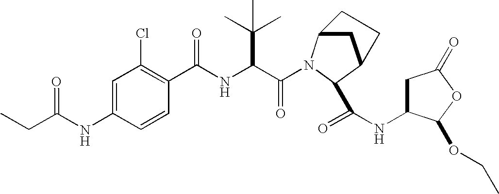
C(C(NC(C1=C(Cl)C=C(NC(CC)=O)C=C1)=O)C(C)(C)C)(=O)N1C2CC(C1C(=O)NC1CC(=O)OC1OCC)CC2
